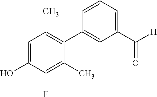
C1=C(O)C(F)=C(C)C(C2=CC(C([H])=O)=CC=C2)=C1C
